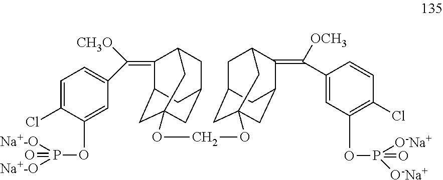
C1(=C([CH3O])C2=CC=C(Cl)C(OP([Na+-O])([Na+-O])=O)=C2)C2CC3(OCOC45CC6CC(C(=C([OCH3])C7=CC(OP([O-Na+])([O-Na+])=O)=C(Cl)C=C7)C(C4)C6)C5)CC(CC1C3)C2
